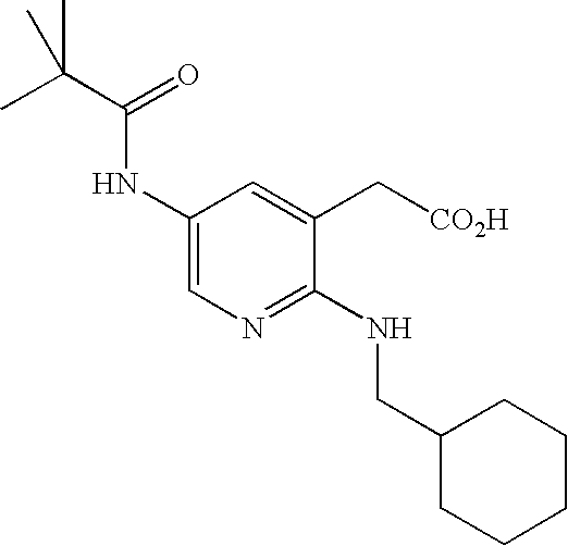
C1(NC(C(C)(C)C)=O)=CN=C(NCC2CCCCC2)C(C[CO2H])=C1
